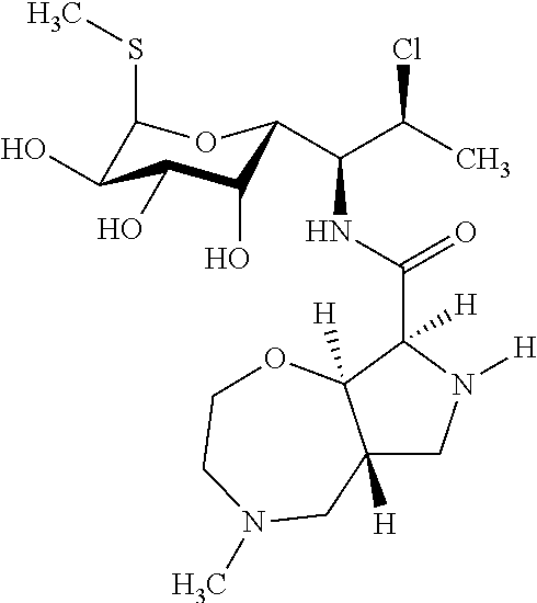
C12([H])CN([H])C(C(NC(C(C)Cl)C3C(O)C(O)C(O)C(SC)O3)=O)([H])C1([H])OCCN(C)C2
